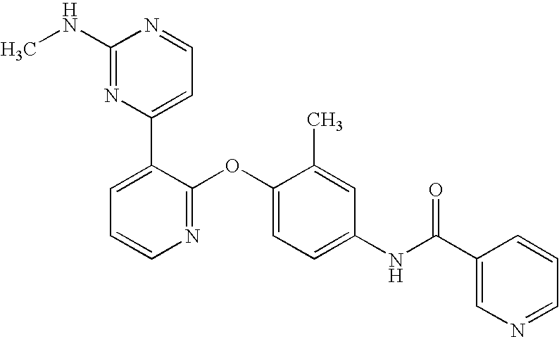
C1(NC)=NC(C2=CC=CN=C2OC2=CC=C(NC(C3=CN=CC=C3)=O)C=C2C)=CC=N1
